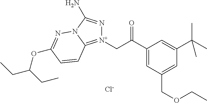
[Cl-].C(C(=O)C1=CC(COCC)=CC(C(C)(C)C)=C1)[N+]1=C2N(C(N)=N1)N=C(OC(CC)CC)C=C2
